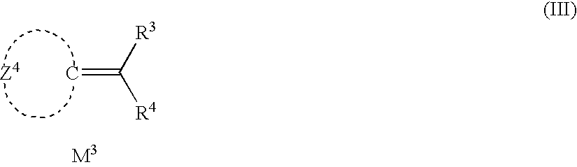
C=C([R3])[R4].[Z4]
